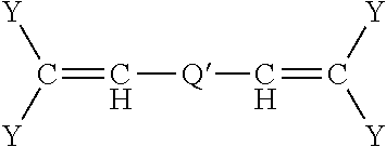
C([Q]C=C([Y])[Y])=C([Y])[Y]
